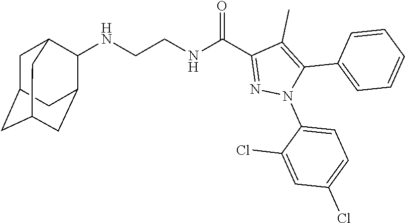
N(CCNC(C1=NN(C2=CC=C(Cl)C=C2Cl)C(C2=CC=CC=C2)=C1C)=O)C1C2CC3CC(CC1C3)C2
